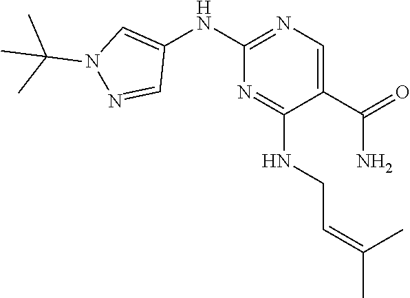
C1(C(=O)N)=CN=C(NC2=CN(C(C)(C)C)N=C2)N=C1NCC=C(C)C
